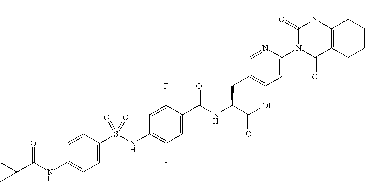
C1=C(S(NC2=C(F)C=C(C(NC(C(O)=O)CC3=CC=C(N4C(=O)C5=C(N(C)C4=O)CCCC5)N=C3)=O)C(F)=C2)(=O)=O)C=CC(NC(C(C)(C)C)=O)=C1
